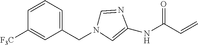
C1(CN2C=NC(NC(C=C)=O)=C2)=CC=CC([F3C])=C1
